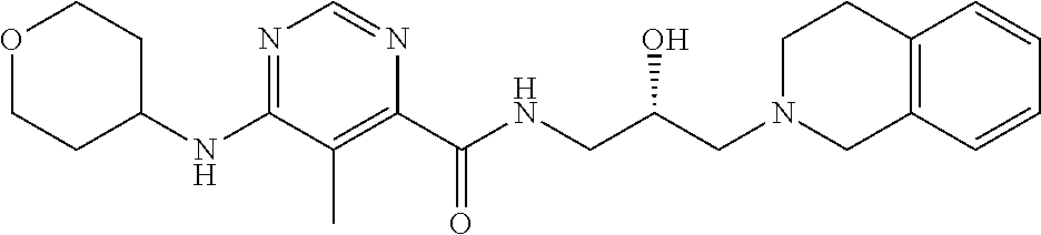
C1(NC2CCOCC2)=NC=NC(C(NCC(CN2CCC3=C(C2)C=CC=C3)O)=O)=C1C
